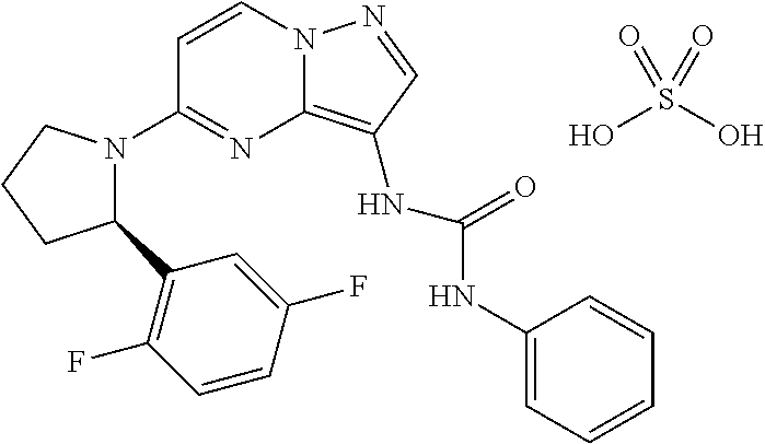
C1=CN2C(=C(NC(NC3=CC=CC=C3)=O)C=N2)N=C1N1C(C2=C(F)C=CC(F)=C2)CCC1.OS(O)(=O)=O
